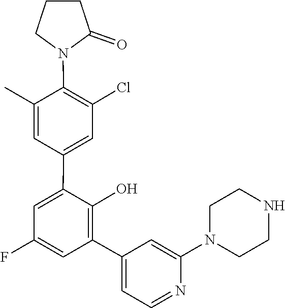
C1(C2=C(O)C(C3=CC(Cl)=C(N4CCCC4=O)C(C)=C3)=CC(F)=C2)=CC=NC(N2CCNCC2)=C1
